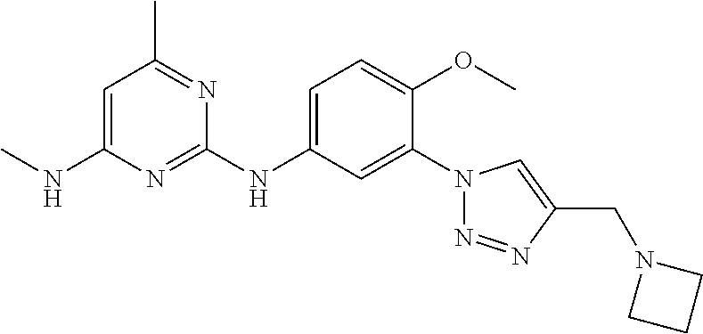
C1(N2N=NC(CN3CCC3)=C2)=CC(NC2=NC(NC)=CC(C)=N2)=CC=C1OC
